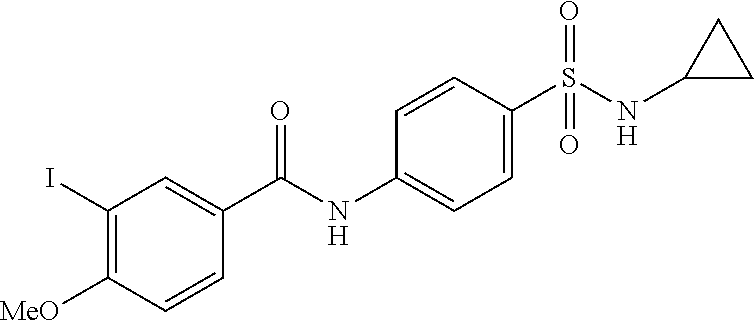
C1=CC(S(NC2CC2)(=O)=O)=CC=C1NC(=O)C1=CC(I)=C([MeO])C=C1
